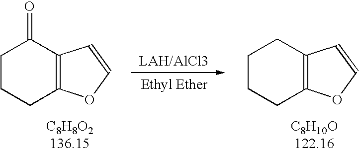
C1CCC2=C(C1=O)C=CO2.C1CCC2=C(C1)C=CO2
